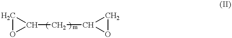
C1OC1CC1OC1
